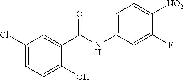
C1(Cl)=CC=C(O)C(C(NC2=CC=C([NO2])C(F)=C2)=O)=C1
